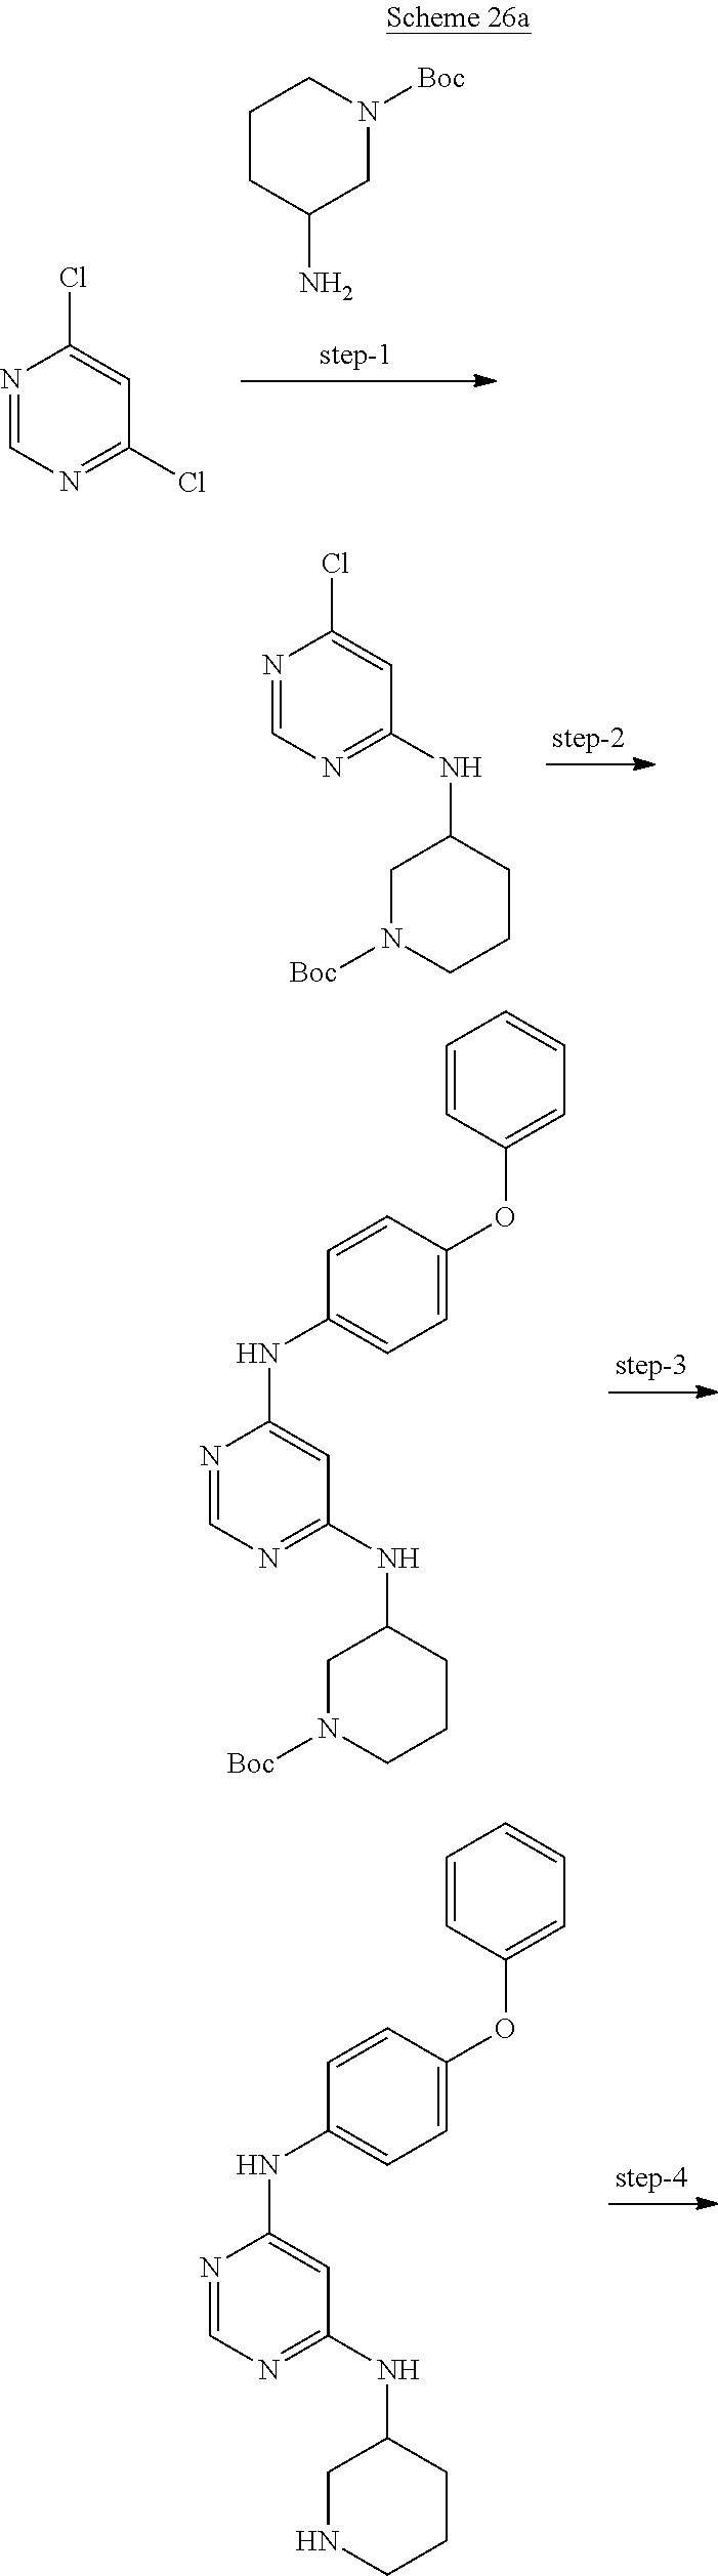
N1=CN=C(Cl)C=C1Cl.C1CC(N)CN([Boc])C1.N1=CN=C(NC2CN([Boc])CCC2)C=C1Cl.N1=CN=C(NC2CN([Boc])CCC2)C=C1NC1=CC=C(OC2=CC=CC=C2)C=C1.N1=CN=C(NC2CNCCC2)C=C1NC1=CC=C(OC2=CC=CC=C2)C=C1
